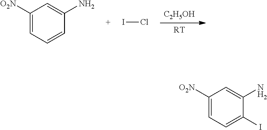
[C2H5OH].[RT].C1=C([O2N])C=C(N)C=C1.ICl.C1=C([O2N])C=C(N)C(I)=C1
